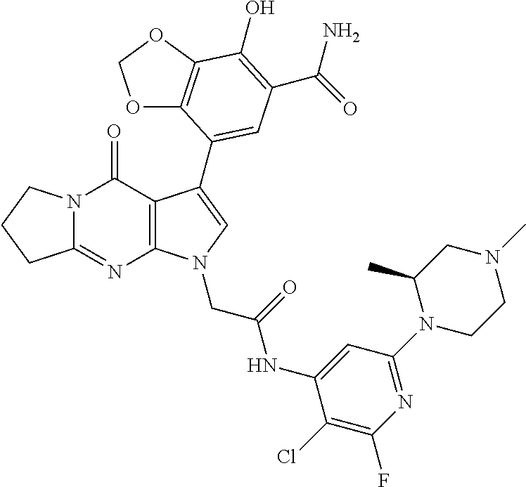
C12=NC3=C(C(=O)N1CCC2)C(C1=CC(C(=O)N)=C(O)C2=C1OCO2)=CN3CC(=O)NC1=CC(N2CCN(C)CC2C)=NC(F)=C1Cl
